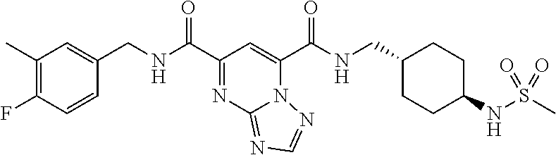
C1(C)=C(F)C=CC(CNC(C2=NC3=NC=NN3C(C(NCC3CCC(NS(=O)(C)=O)CC3)=O)=C2)=O)=C1
